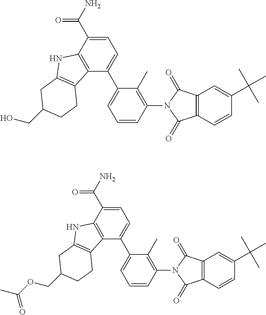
C1=C(C(N)=O)C2=C(C(C3=CC=CC(N4C(=O)C5=C(C4=O)C=C(C(C)(C)C)C=C5)=C3C)=C1)C1=C(N2)CC(CO)CC1.C1=C(C(N)=O)C2=C(C(C3=CC=CC(N4C(=O)C5=C(C4=O)C=C(C(C)(C)C)C=C5)=C3C)=C1)C1=C(N2)CC(COC(C)=O)CC1
